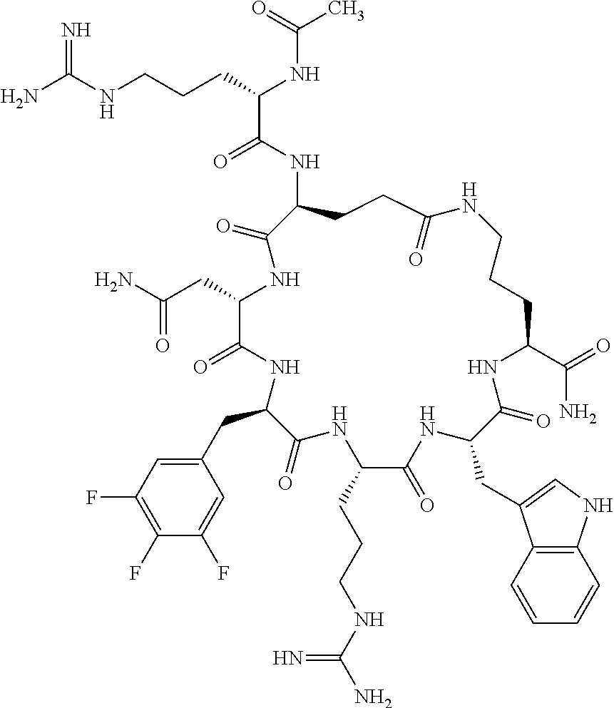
NC(NCCCC(NC(C)=O)C(=O)NC1CCC(=O)NCCCC(C(=O)N)NC(=O)C(CC2=CNC3=C2C=CC=C3)NC(=O)C(CCCNC(N)=N)NC(=O)C(CC2=CC(F)=C(F)C(F)=C2)NC(=O)C(CC(N)=O)NC1=O)=N
